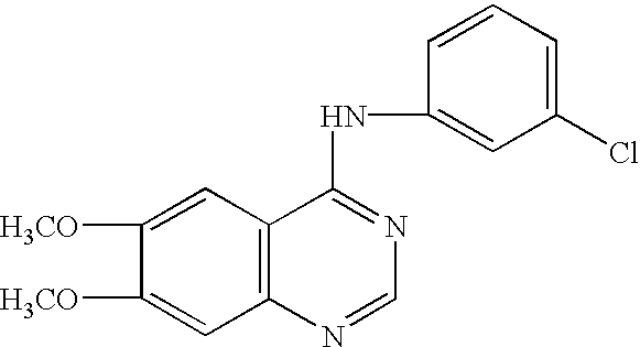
C1([H3CO])=CC2=C(C=C1[H3CO])C(NC1=CC(Cl)=CC=C1)=NC=N2
